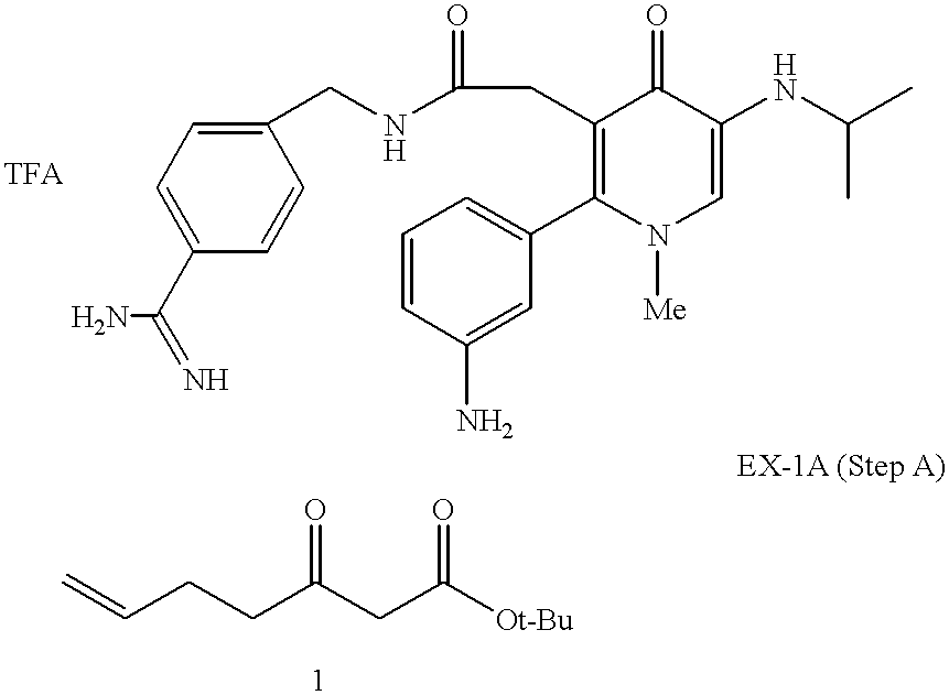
C=CCCC(CC([Ot-Bu])=O)=O.NC(=N)C1=CC=C(CNC(CC2=C(C3=CC=CC(N)=C3)N([Me])C=C(NC(C)C)C2=O)=O)C=C1
